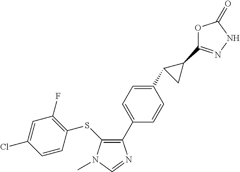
C1(SC2=C(F)C=C(Cl)C=C2)=C(C2=CC=C(C3CC3C3=NNC(=O)O3)C=C2)N=CN1C
